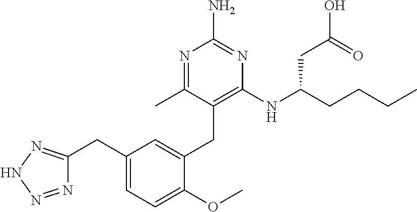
C1(NC(CCCC)CC(O)=O)=C(CC2=CC(CC3=NNN=N3)=CC=C2OC)C(C)=NC(N)=N1
